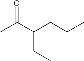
CC(C(CCC)CC)=O
